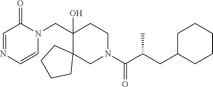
C1=NC=CN(CC2(O)C3(CCCC3)CN(C(=O)C(CC3CCCCC3)C)CC2)C1=O
